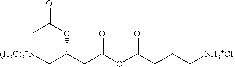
[(H3C)3+N]CC(CC(OC(CCC[NH3+Cl-])=O)=O)OC(=O)C
